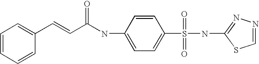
C1=CC=CC(C=CC(NC2=CC=C(S(NC3=NN=CS3)(=O)=O)C=C2)=O)=C1
